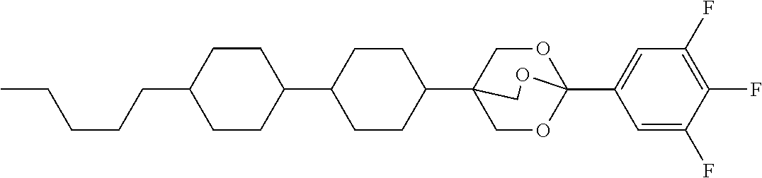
C1(C2CCC(C34COC(C5=CC(F)=C(F)C(F)=C5)(OC3)OC4)CC2)CCC(CCCCC)CC1
